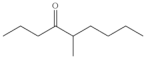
C(CC(C(CCCC)C)=O)C
